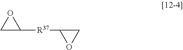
C1C([R37]C2CO2)O1
